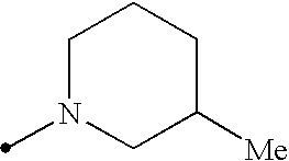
N1(C)CC([Me])CCC1
